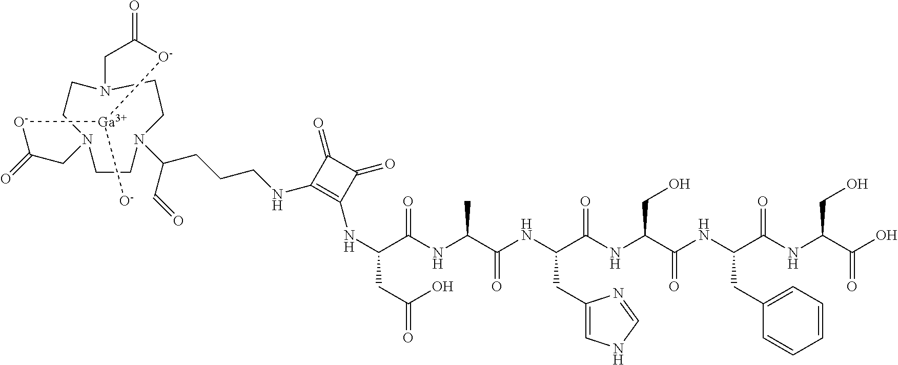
O=C1CN2CCN(CCN(C(C=O)CCCNC3=C(NC(C(NC(C(NC(C(NC(C(NC(C(NC(C(O)=O)CO)=O)CC4=CC=CC=C4)=O)CO)=O)CC4=CNC=N4)=O)C)=O)CC(=O)O)C(=O)C3=O)CC2)CC(=O)[O-][Ga]([O-])[O-]1
